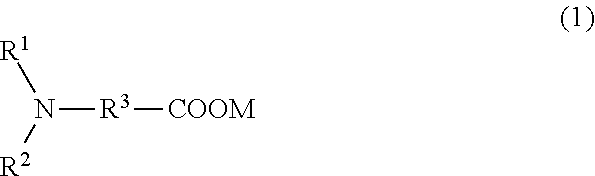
N([R3][COOM])([R1])[R2]
